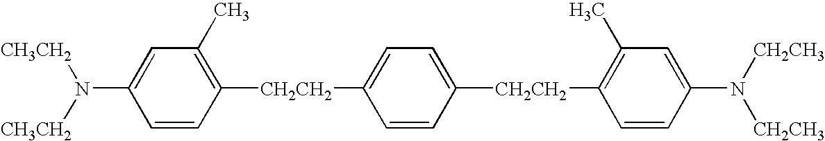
N(C1=CC(C)=C([CH2CH2]C2=CC=C([CH2CH2]C3=C(C)C=C(N([CH2CH3])[CH2CH3])C=C3)C=C2)C=C1)([CH3CH2])[CH3CH2]
